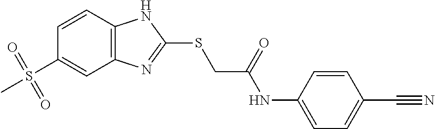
C12=C(C=CC(S(C)(=O)=O)=C1)NC(SCC(NC1=CC=C(C#N)C=C1)=O)=N2
